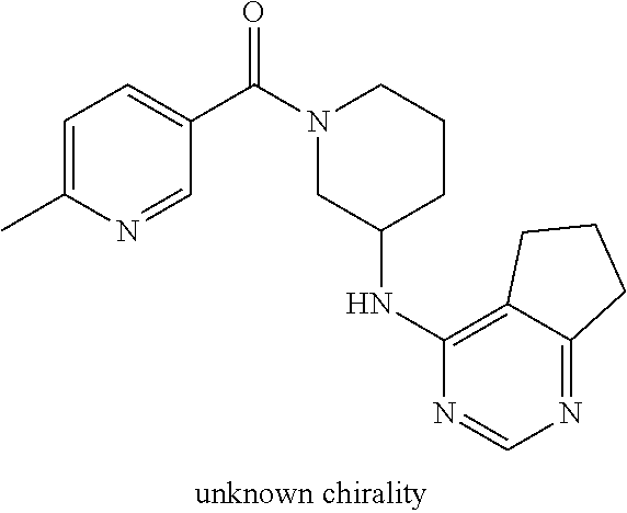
C1=C(C)N=CC(C(N2CC(NC3=C4C(=NC=N3)CCC4)CCC2)=O)=C1
